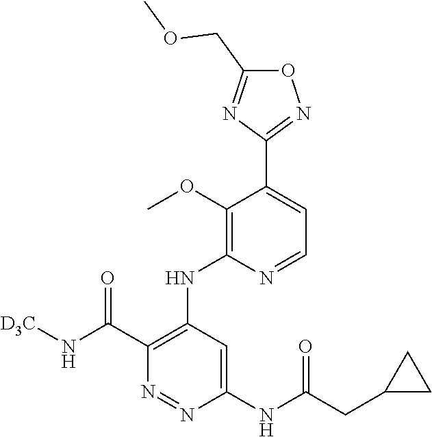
O1C(COC)=NC(C2=CC=NC(NC3=C(C(N[D3C])=O)N=NC(NC(CC4CC4)=O)=C3)=C2OC)=N1
